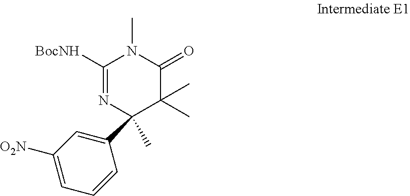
C1(C2(C)N=C([BocNH])N(C)C(=O)C2(C)C)=CC([O2N])=CC=C1
